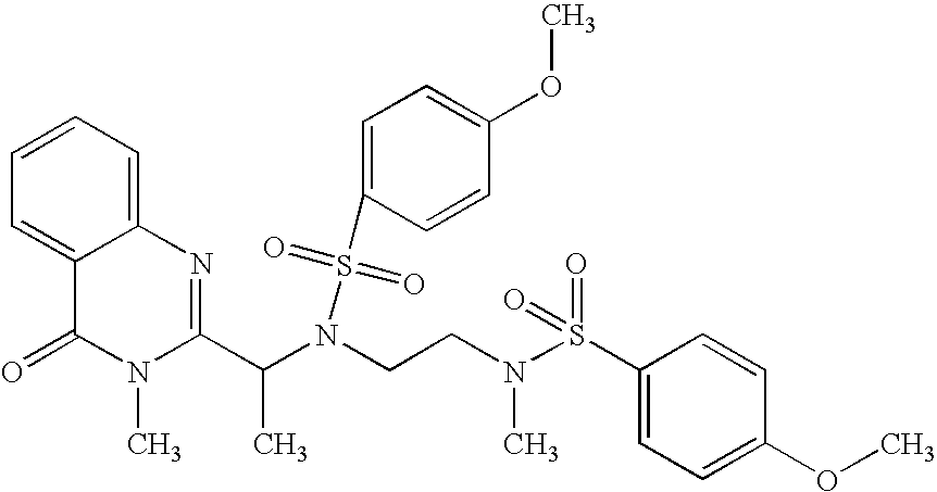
C1=C2C(=CC=C1)N=C(C(N(CCN(S(C1=CC=C(OC)C=C1)(=O)=O)C)S(=O)(=O)C1=CC=C(OC)C=C1)C)N(C)C2=O
